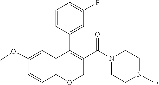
C1CN(C(C2=C(C3=CC(F)=CC=C3)C3=C(C=CC(OC)=C3)OC2)=O)CCN1C
